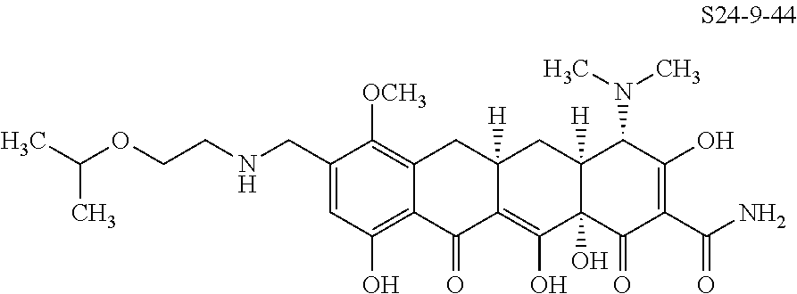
C1(CNCCOC(C)C)=CC(O)=C2C(=C1[OCH3])CC1([H])C(=C(O)C3(O)C([H])(C1)C(N(C)C)C(O)=C(C(N)=O)C3=O)C2=O
